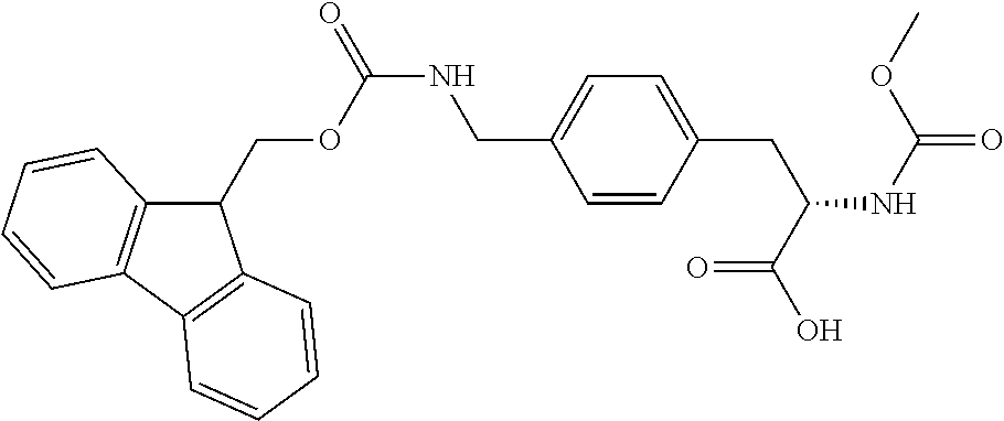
C1(COC(NCC2=CC=C(CC(NC(OC)=O)C(O)=O)C=C2)=O)C2=C(C3=C1C=CC=C3)C=CC=C2
